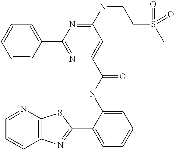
C1=NC2=C(C=C1)N=C(C1=CC=CC=C1NC(=O)C1=CC(NCCS(=O)(=O)C)=NC(C3=CC=CC=C3)=N1)S2
